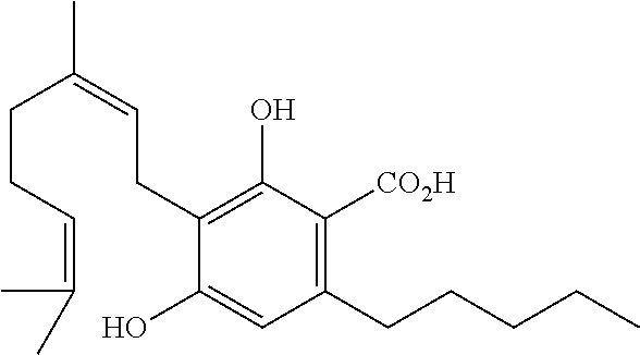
C(CC=C(C)C)C(=CCC1=C(O)C([CO2H])=C(CCCCC)C=C1O)C
